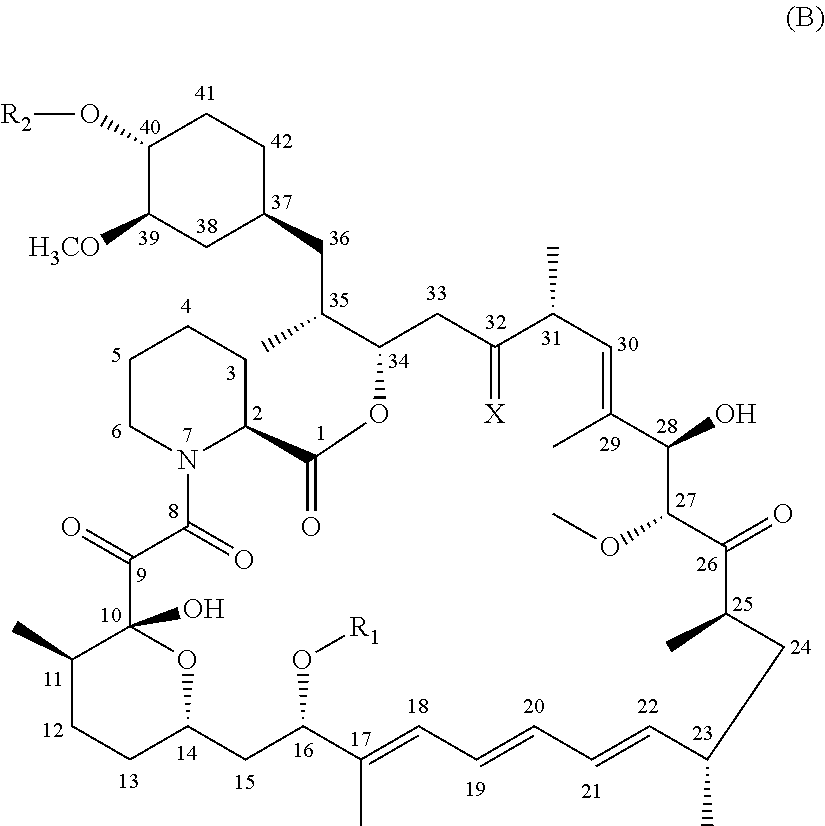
C1([H3CO])CC(CC(C2CC(=[X])C(C)C=C(C)C(O)C(OC)C(=O)C(C)CC(C)C=CC=CC=C(C)C(O[R1])CC3CCC(C)C(O)(O3)C(=O)C(=O)N3CCCCC3C(=O)O2)C)CCC1O[R2]
